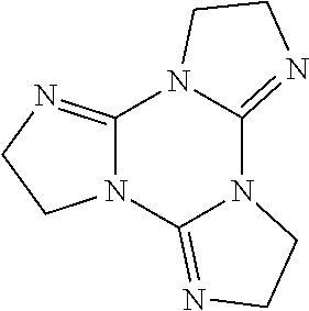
C12=NCCN1C1=NCCN1C1=NCCN21
